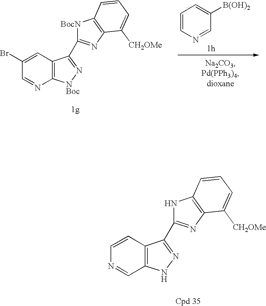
C1(Br)=CC2=C(N=C1)[NBoc]N=C2C1=NC2=C([BocN]1)C=CC=C2[CH2OMe].C1=CN=CC([B(OH)2])=C1.C1=CC2=C(C=N1)NN=C2C1=NC2=C(N1)C=CC=C2[CH2OMe]
